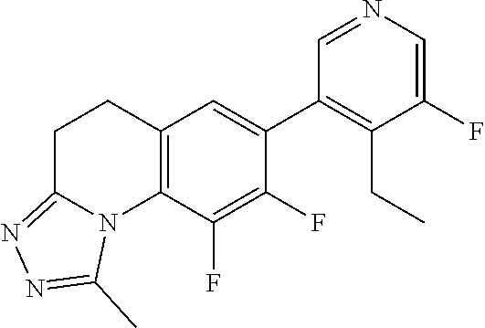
C12=C(C(F)=C(F)C(C3=C(CC)C(F)=CN=C3)=C1)N1C(=NN=C1C)CC2
